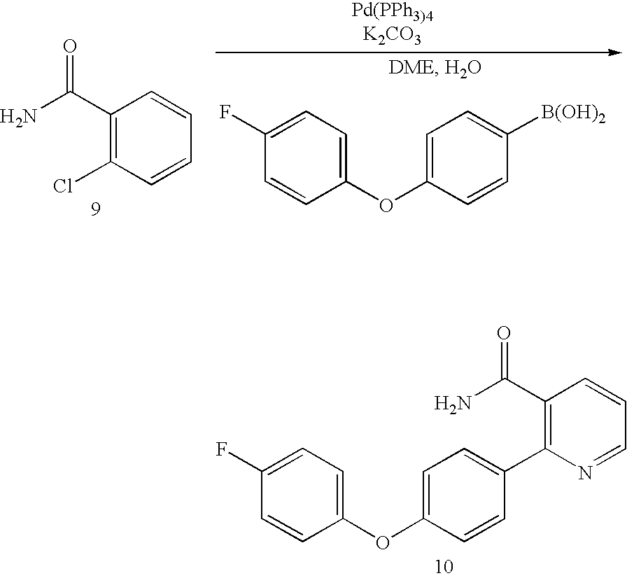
C1(F)=CC=C(OC2=CC=C(C3=C(C(N)=O)C=CC=N3)C=C2)C=C1.C1(C(N)=O)=C(Cl)C=CC=C1.C1(OC2=CC=C(F)C=C2)=CC=C([B(OH)2])C=C1
